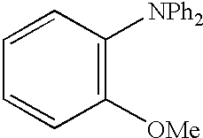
C1([OMe])=C([NPh2])C=CC=C1
